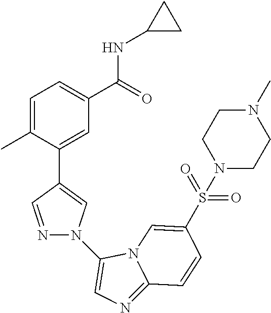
C1=C(C)C(C2=CN(C3=CN=C4N3C=C(S(=O)(=O)N3CCN(C)CC3)C=C4)N=C2)=CC(C(=O)NC2CC2)=C1
